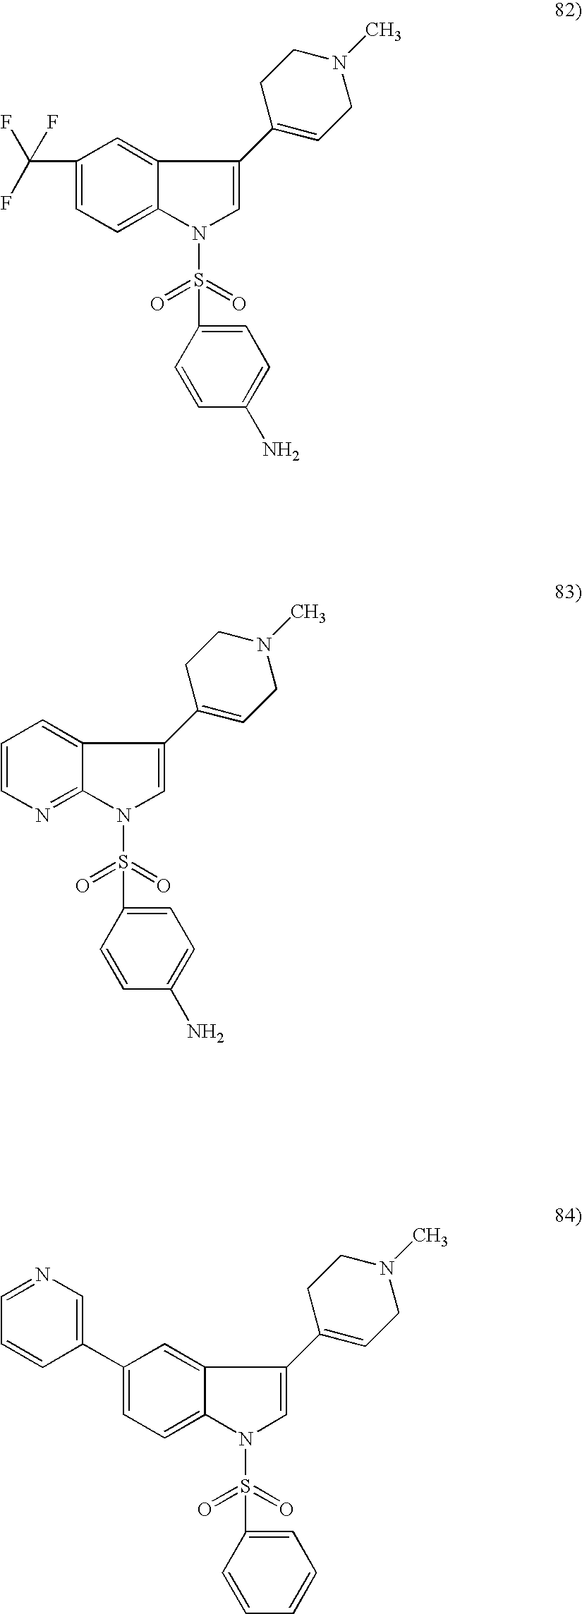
C1(C(F)(F)F)=CC=C2C(=C1)C(C1=CCN(C)CC1)=CN2S(=O)(=O)C1=CC=C(N)C=C1.C1=CN=C2C(=C1)C(C1=CCN(C)CC1)=CN2S(=O)(=O)C1=CC=C(N)C=C1.C1(C2=CN=CC=C2)=CC=C2C(=C1)C(C1=CCN(C)CC1)=CN2S(=O)(=O)C1=CC=CC=C1
